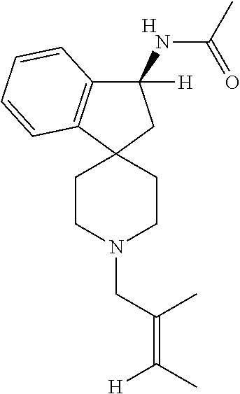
C1(NC(C)=O)([H])C2=C(C3(C1)CCN(CC(=C(C)[H])C)CC3)C=CC=C2.[H]
